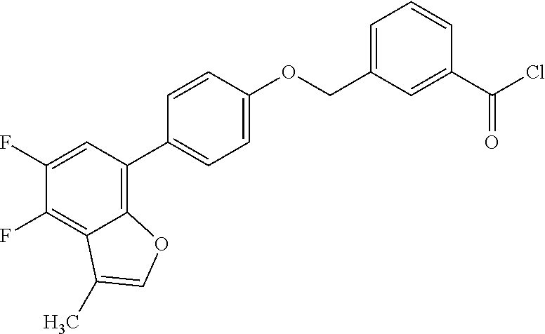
C1(C2=C3C(=C(F)C(F)=C2)C(C)=CO3)=CC=C(OCC2=CC=CC(C(Cl)=O)=C2)C=C1
